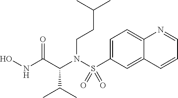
N(C(C(N(S(C1=CC=C2C(=C1)C=CC=N2)(=O)=O)CCC(C)C)C(C)C)=O)O
